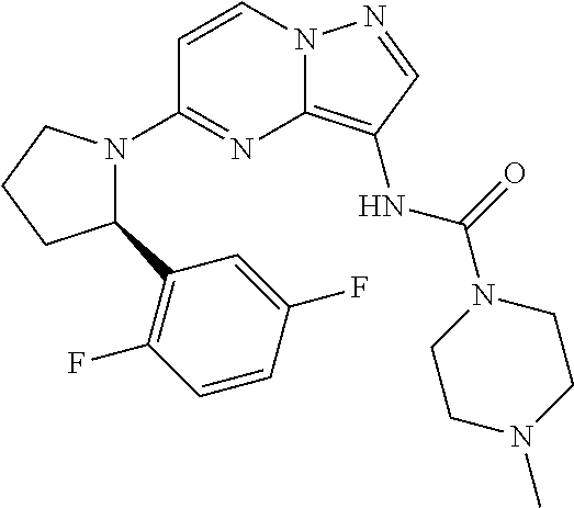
C1=CN2C(=C(NC(=O)N3CCN(C)CC3)C=N2)N=C1N1C(C2=C(F)C=CC(F)=C2)CCC1
